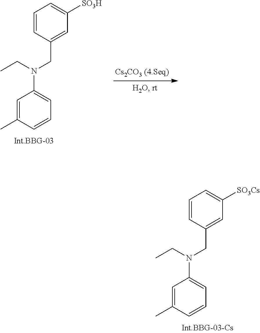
C1=C(C)C=CC=C1N(CC)CC1=CC([SO3Cs])=CC=C1.C1=C(C)C=CC=C1N(CC)CC1=CC([SO3H])=CC=C1
